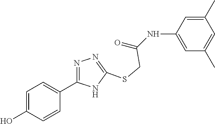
C1=C(NC(=O)CSC2=NN=C(C3=CC=C(O)C=C3)N2)C=C(C)C=C1C
